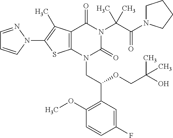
C12=C(C(C)=C(N3C=CC=N3)S1)C(=O)N(C(C(=O)N1CCCC1)(C)C)C(=O)N2CC(C1=C(OC)C=CC(F)=C1)OCC(C)(O)C
